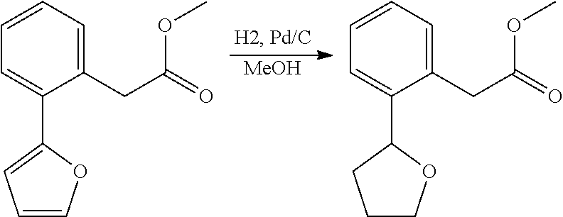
[MeOH].C1=CC=C(CC(=O)OC)C(C2=CC=CO2)=C1.C1=CC=C(CC(=O)OC)C(C2CCCO2)=C1
